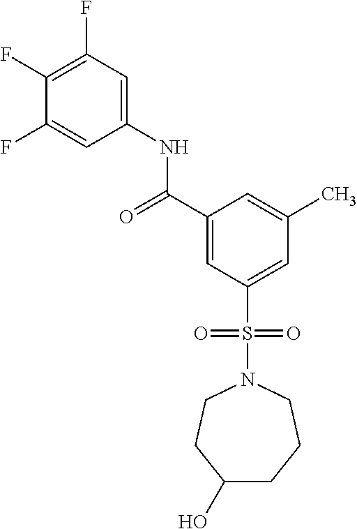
C1(F)=C(F)C=C(NC(C2=CC(S(N3CCC(O)CCC3)(=O)=O)=CC(C)=C2)=O)C=C1F
